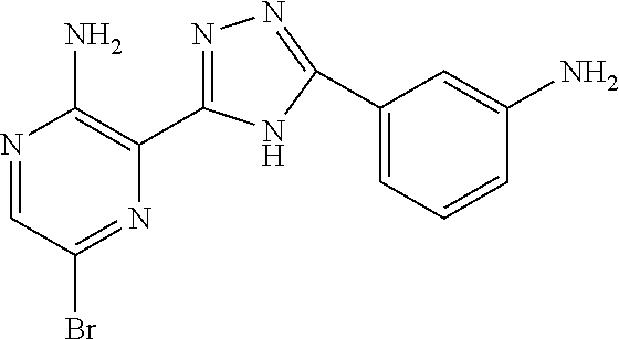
N1=CC(Br)=NC(C2=NN=C(C3=CC=CC(N)=C3)N2)=C1N
